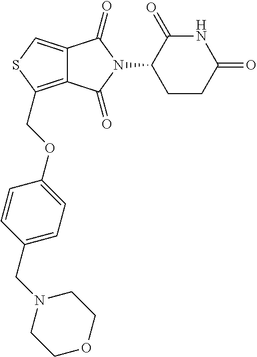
C12=CSC(COC3=CC=C(CN4CCOCC4)C=C3)=C1C(=O)N(C1CCC(=O)NC1=O)C2=O
